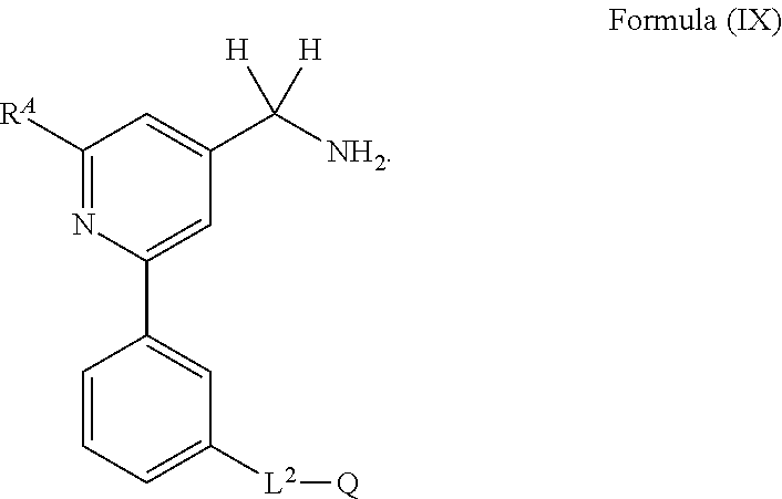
C1([RA])=NC(C2=CC([L2][Q])=CC=C2)=CC(C([NH2])([H])[H])=C1
